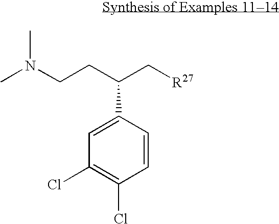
C1=CC(C(CCN(C)C)C[R27])=CC(Cl)=C1Cl
